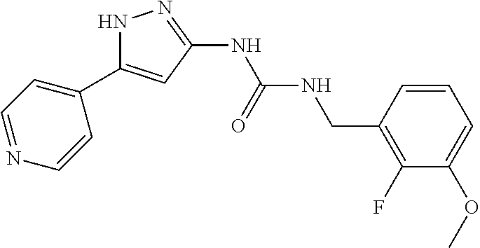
N1C(C2=CC=NC=C2)=CC(NC(NCC2=C(F)C(OC)=CC=C2)=O)=N1
